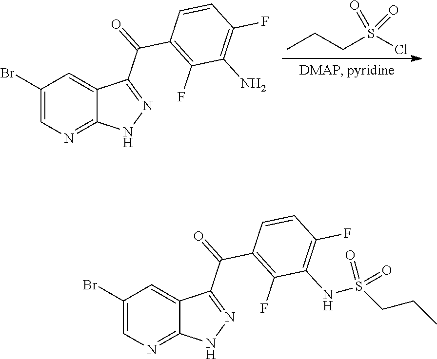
N1=C(C(C2=C(F)C(N)=C(F)C=C2)=O)C2=CC(Br)=CN=C2N1.CCCS(Cl)(=O)=O.N1=C(C(C2=C(F)C(NS(CCC)(=O)=O)=C(F)C=C2)=O)C2=CC(Br)=CN=C2N1
